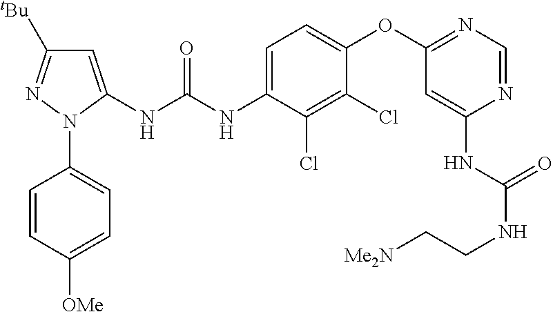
C1=C(NC(NC2=CC=C(OC3=NC=NC(NC(NCC[Me2N])=O)=C3)C(Cl)=C2Cl)=O)N(C2=CC=C([OMe])C=C2)N=C1[tBu]
